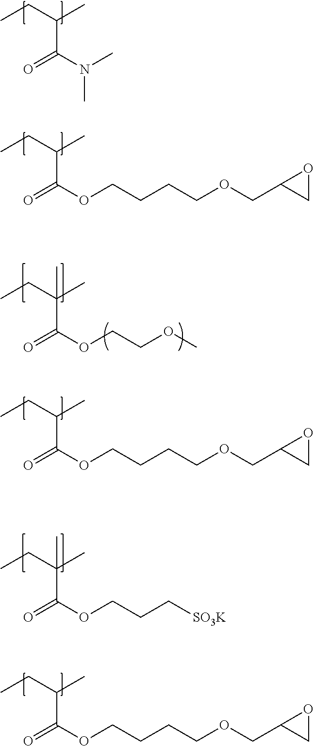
CCC(C)C(N(C)C)=O.CCC(C)C(OCCCCOCC1CO1)=O.CCC(C)(C)C(OCCOC)=O.CCC(C)C(OCCCCOCC1CO1)=O.CCC(C)(C)C(OCCC[SO3K])=O.CCC(C)C(OCCCCOCC1CO1)=O
